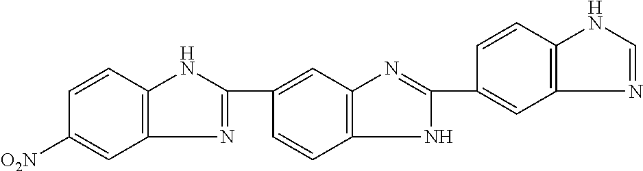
C1=C([O2N])C=CC2=C1N=C(C1=CC3=C(C=C1)NC(C1=CC4=C(C=C1)NC=N4)=N3)N2
